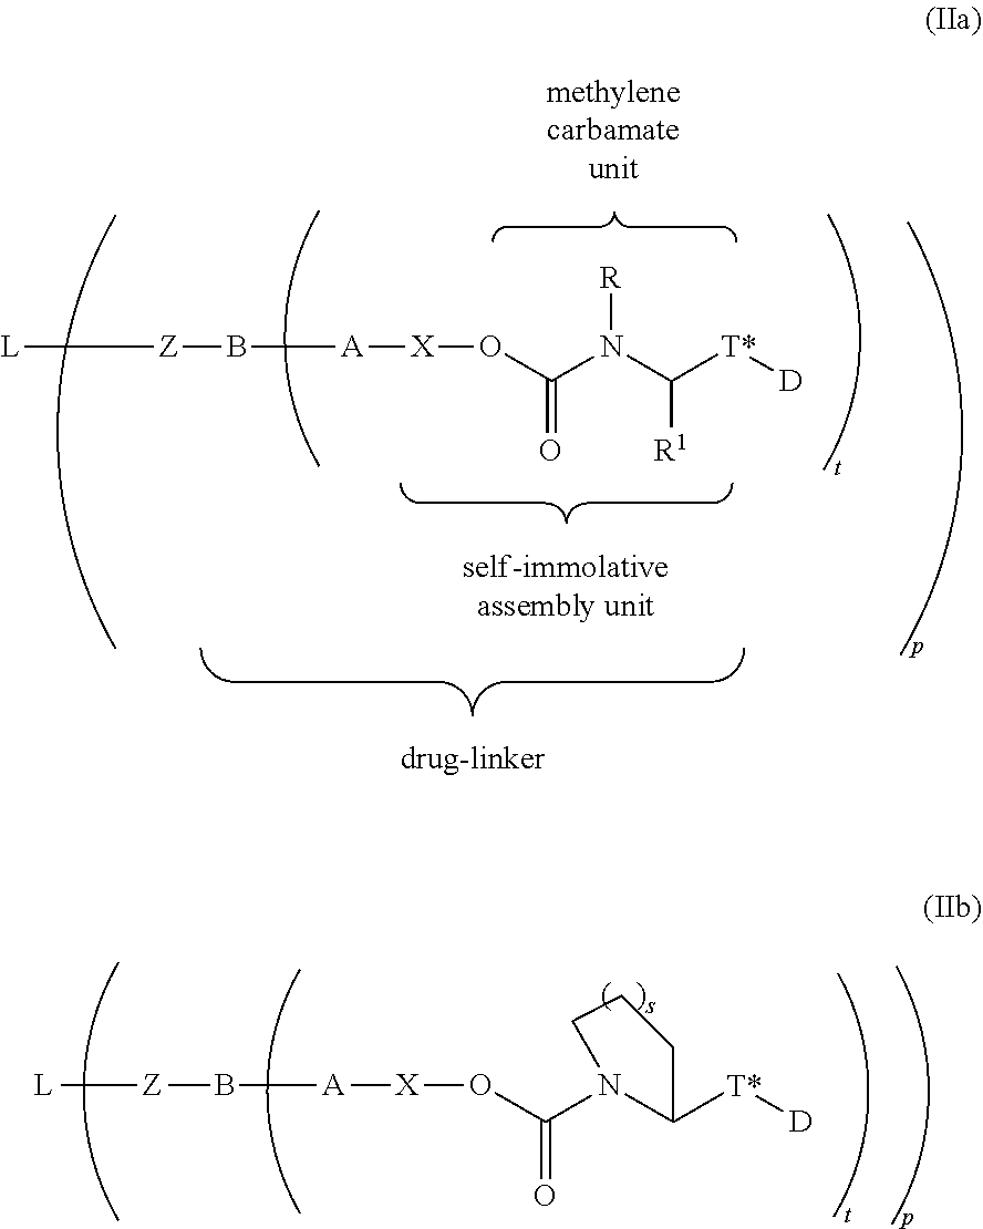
[L][Z]B[A][X]OC(N1C([T*][D])CCC1)=O.O(C(N(C([T*][D])[R1])[R])=O)[X][A]B[Z][L]
